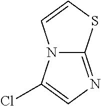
N12C(=NC=C1Cl)SC=C2
